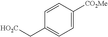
C1=CC([CO2Me])=CC=C1C[HO2C]
